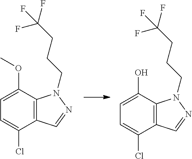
C12=C(C(OC)=CC=C1Cl)N(CCCC(F)(F)F)N=C2.C12=C(C(O)=CC=C1Cl)N(CCCC(F)(F)F)N=C2
